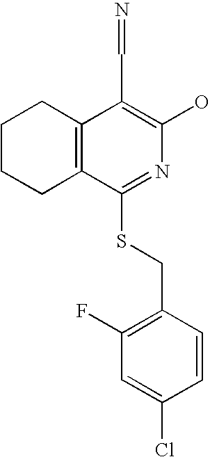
C1CCC2=C(C1)C(C=N)=C(O)N=C2SCC1=C(F)C=C(Cl)C=C1
